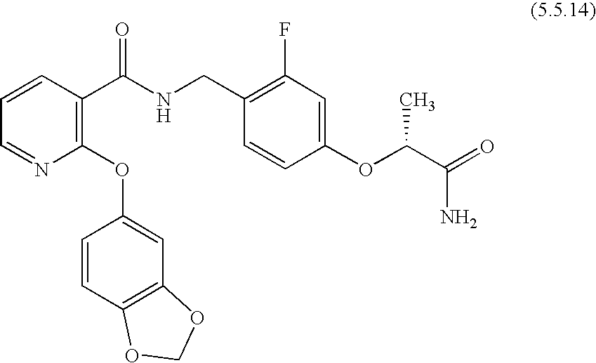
C1=NC(OC2=CC3=C(C=C2)OCO3)=C(C(NCC2=C(F)C=C(OC(C(=O)N)C)C=C2)=O)C=C1
